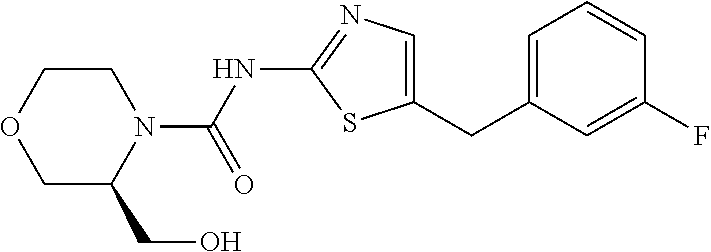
C1=C(CC2=CN=C(NC(=O)N3CCOCC3CO)S2)C=C(F)C=C1
